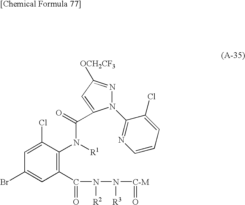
N1(C2=NC=CC=C2Cl)N=C([OCH2CF3])C=C1C(=O)N([R1])C1=C(C(=O)N([R2])N([R3])[C-M]=O)C=C(Br)C=C1Cl
